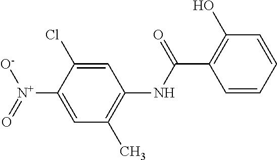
C1=C(Cl)C([N+]([O-])=O)=CC(C)=C1NC(=O)C1=C(O)C=CC=C1
